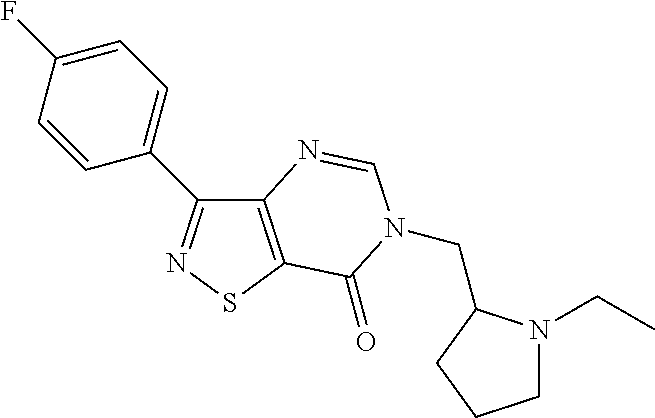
C1(C2=CC=C(F)C=C2)=NSC2=C1N=CN(CC1N(CC)CCC1)C2=O
